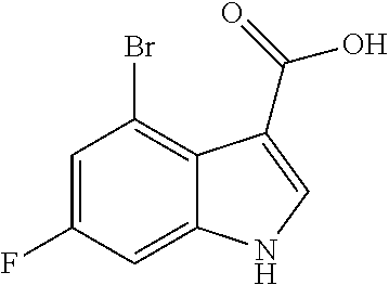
C1=C(F)C=C2C(=C1Br)C(C(=O)O)=CN2
